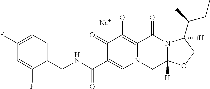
C1(CNC(C2=CN3C(=C(O)C2=O)C(=O)N2C([H])(C3)OCC2([H])C(C)CC)=O)=CC=C(F)C=C1F.[Na]
